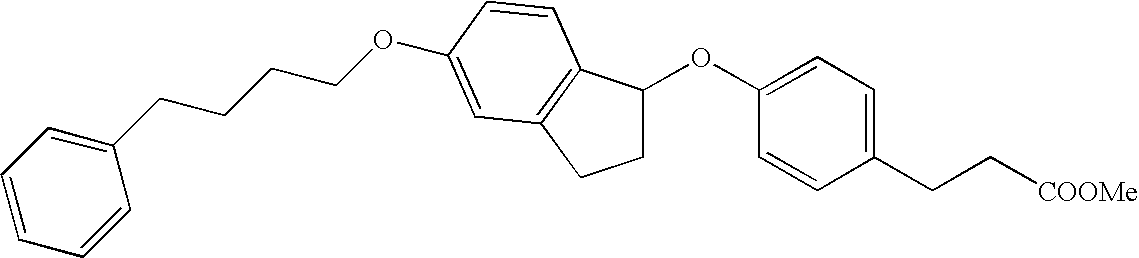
O(C1=CC=C(CC[COOMe])C=C1)C1CCC2=C1C=CC(OCCCCC1=CC=CC=C1)=C2
